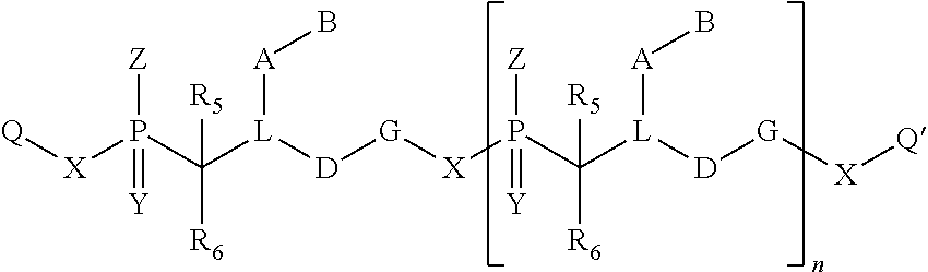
[X](P(C([L]([D][G][X]P(C([L]([D][G][X][Q])[A]B)([R5])[R6])([Z])=[Y])[A]B)([R6])[R5])([Z])=[Y])[Q]
